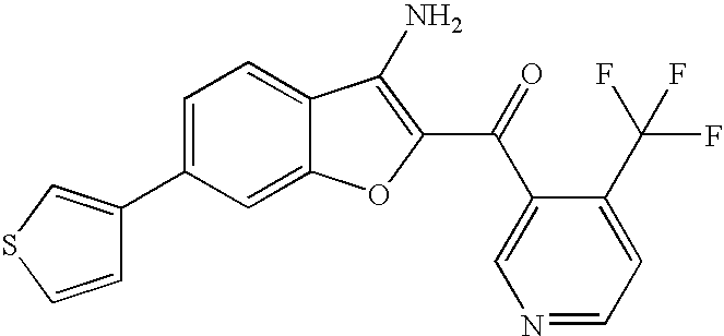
C1(C2=CSC=C2)=CC=C2C(=C1)OC(C(C1=CN=CC=C1C(F)(F)F)=O)=C2N
